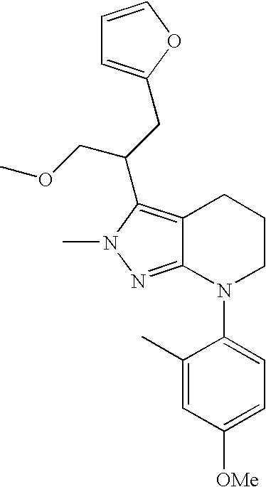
C12=NN(C)C(C(CC3=CC=CO3)COC)=C1CCCN2C1=CC=C([OMe])C=C1C
